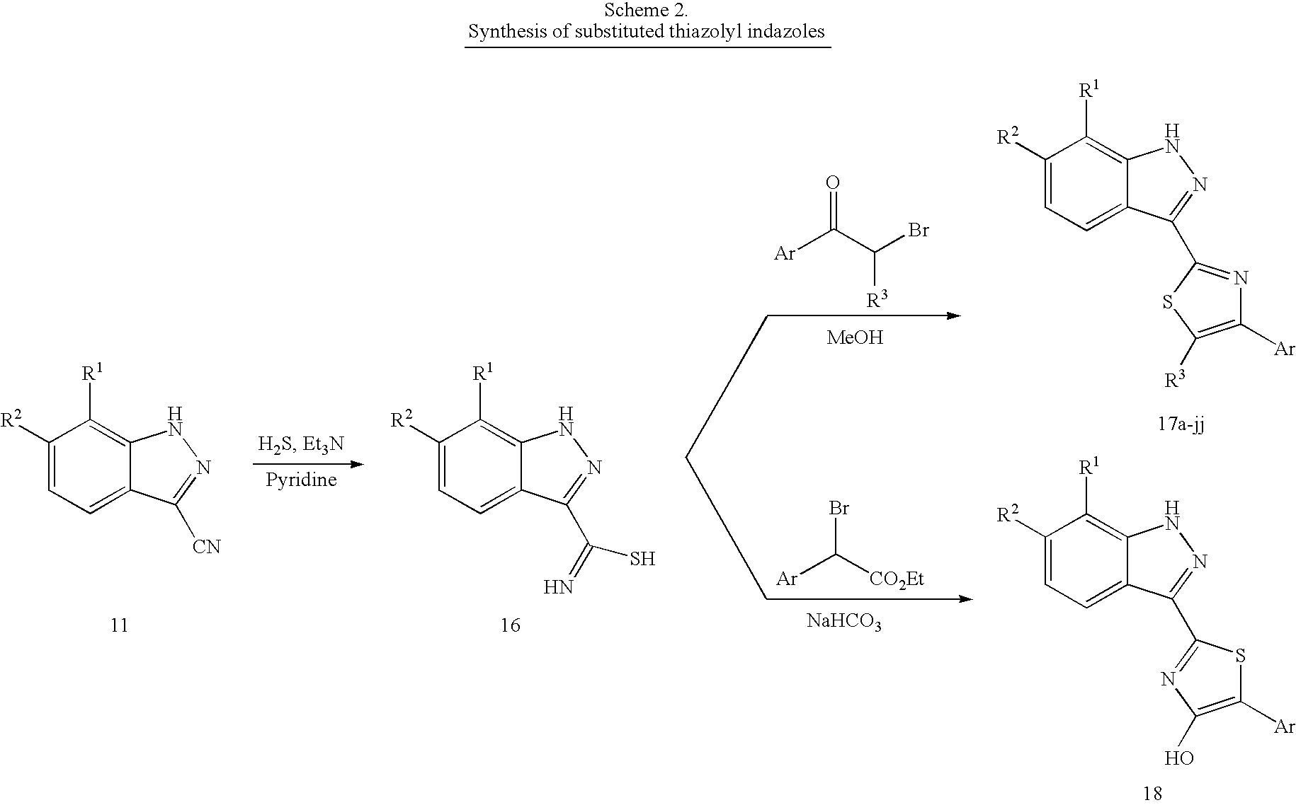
C1([R2])=CC=C2C(=C1[R1])NN=C2[CN].C1([R2])=CC=C2C(=C1[R1])NN=C2C(=N)S.[Ar]C(C(Br)[R3])=O.[Ar]C([CO2Et])Br.[NaHCO3].C1([R2])=CC=C2C(=C1[R1])NN=C2C1=NC([Ar])=C([R3])S1.C1([R2])=CC=C2C(=C1[R1])NN=C2C1=NC(O)=C([Ar])S1.[MeOH]
